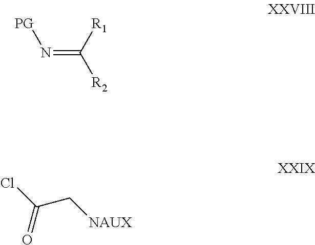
N(=C([R1])[R2])[PG].ClC(C[NAUX])=O
